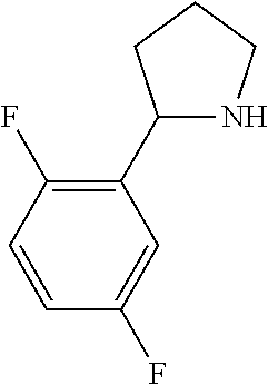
C1(C2NCCC2)=C(F)C=CC(F)=C1
